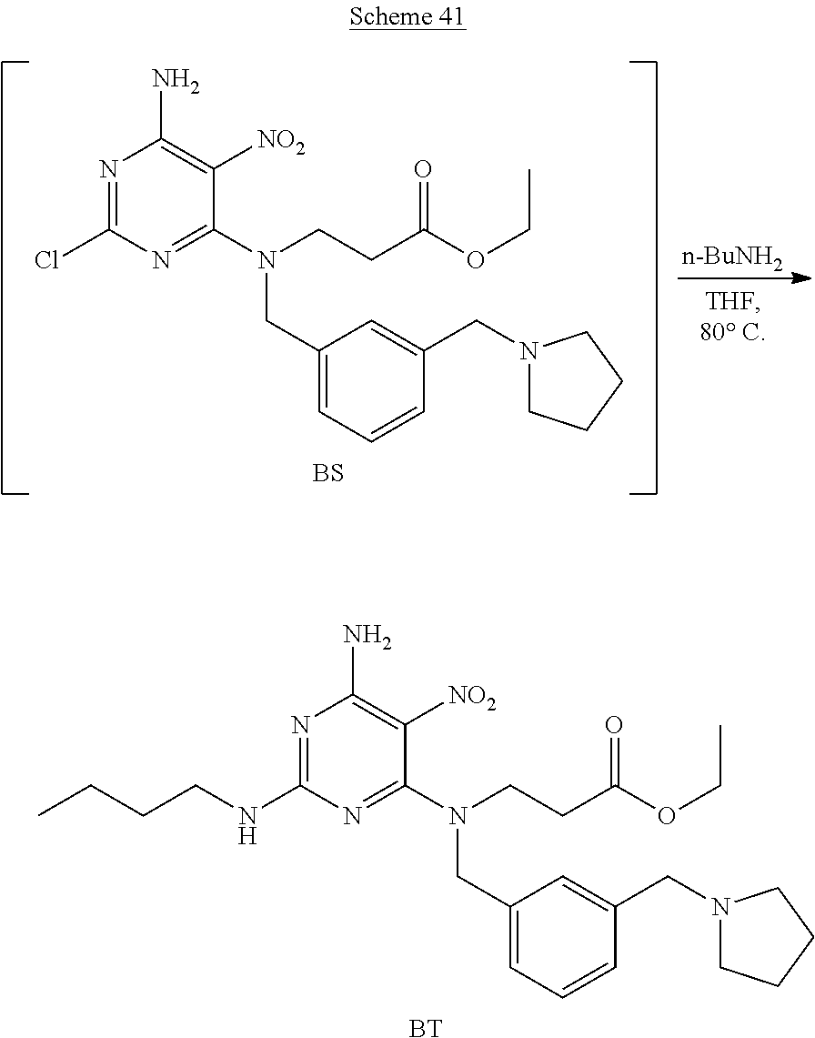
C1(Cl)=NC(N)=C([NO2])C(N(CCC(OCC)=O)CC2=CC=CC(CN3CCCC3)=C2)=N1.[BS].[n-BuNH2].C1(NCCCC)=NC(N)=C([NO2])C(N(CCC(OCC)=O)CC2=CC=CC(CN3CCCC3)=C2)=N1.[BT]
